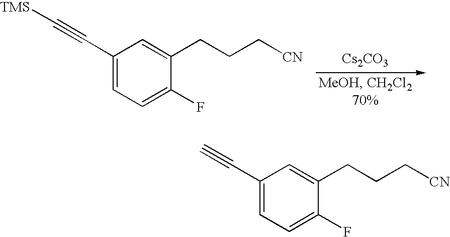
C1(C#C[TMS])=CC=C(F)C(CCC[CN])=C1.[Cs2CO3].C1(C#C)=CC=C(F)C(CCC[CN])=C1
